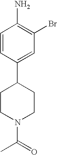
C1=CC(C2CCN(C(C)=O)CC2)=CC(Br)=C1N
